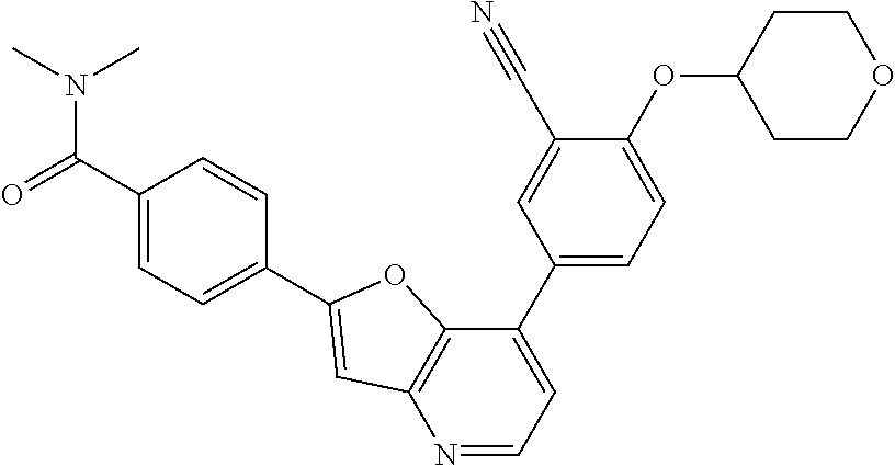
N1=CC=C(C2=CC=C(OC3CCOCC3)C(C#N)=C2)C2=C1C=C(C1=CC=C(C(N(C)C)=O)C=C1)O2
